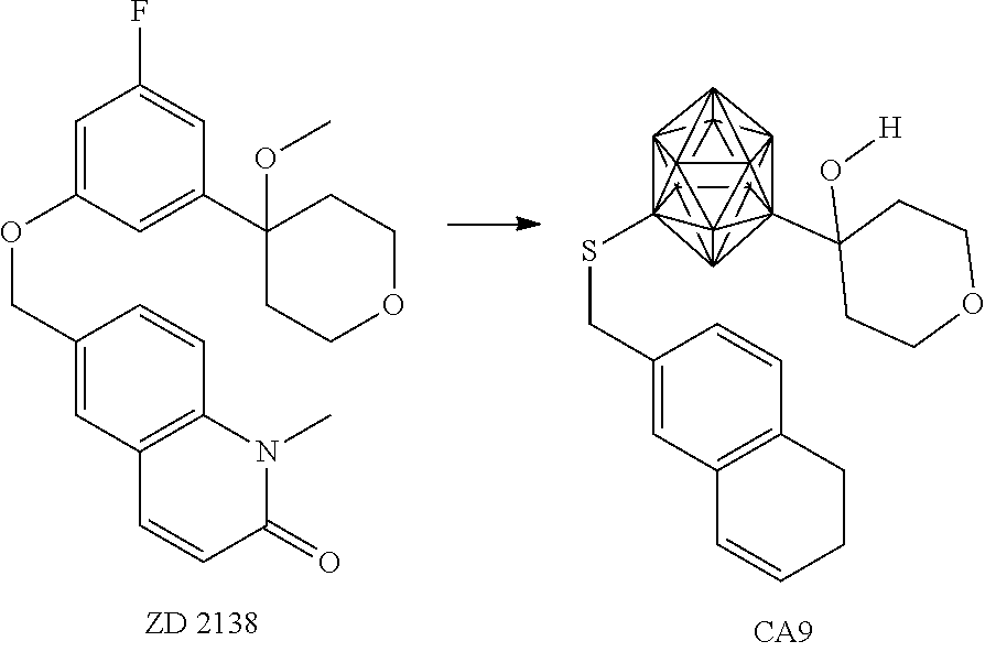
C1=C(OCC2=CC3=C(C=C2)N(C)C(=O)C=C3)C=C(C2(OC)CCOCC2)C=C1F.S(CC1=CC2=C(C=C1)CCC=C2)C1234C567C89%10C51%11C815(C8(O[H])CCOCC8)C8%12%13C91%14C%1061C726C38(C%12%1416)C4%115%13
